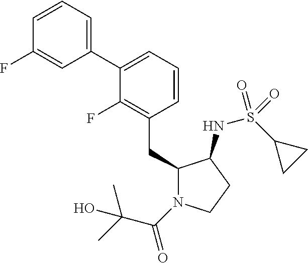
C1(CC2N(C(=O)C(C)(C)O)CCC2NS(C2CC2)(=O)=O)=C(F)C(C2=CC=CC(F)=C2)=CC=C1
